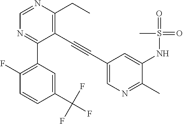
C1(NS(=O)(=O)C)=CC(C#CC2=C(CC)N=CN=C2C2=C(F)C=CC(C(F)(F)F)=C2)=CN=C1C
